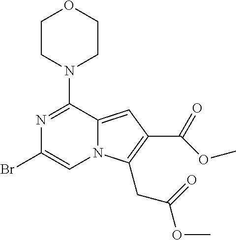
BrC1=CN2C(=CC(C(OC)=O)=C2CC(OC)=O)C(N2CCOCC2)=N1
